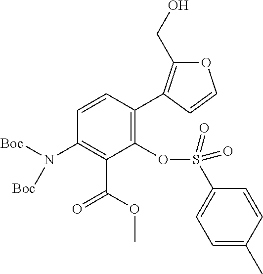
C1(OS(C2=CC=C(C)C=C2)(=O)=O)=C(C2=C(CO)OC=C2)C=CC(N([Boc])[Boc])=C1C(=O)OC
